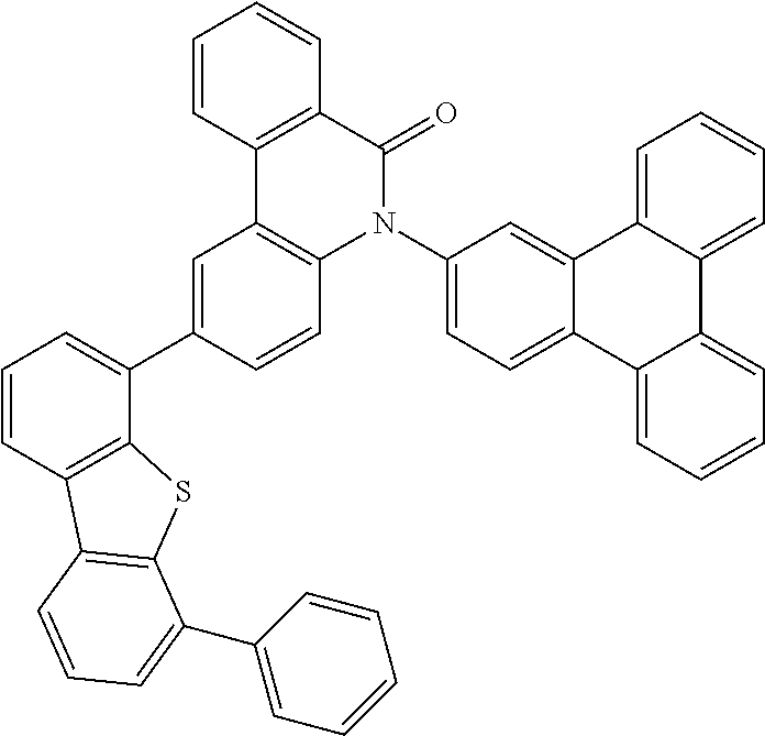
C1=CC2=C(C=C1)C(=O)N(C1=CC=C3C(=C1)C1=CC=CC=C1C1=CC=CC=C31)C1=C2C=C(C2=CC=CC3=C2SC2=C3C=CC=C2C2=CC=CC=C2)C=C1
